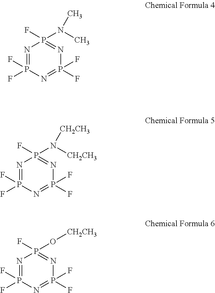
N1=P(F)(F)N=P(F)(F)N=P1(F)N(C)C.N1=P(F)(F)N=P(F)(F)N=P1(F)N([CH2CH3])[CH2CH3].N1=P(F)(F)N=P(F)(F)N=P1(F)O[CH2CH3]
